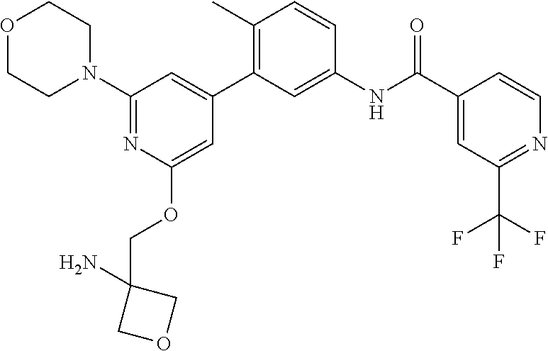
C1(N2CCOCC2)=NC(OCC2(N)COC2)=CC(C2=C(C)C=CC(NC(C3=CC(C(F)(F)F)=NC=C3)=O)=C2)=C1
